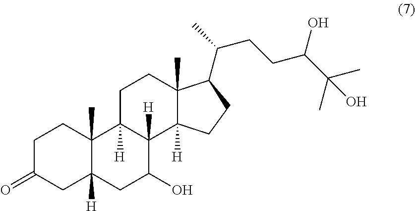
C1C(=O)CC2([H])C(C)(C1)C1([H])C([H])(C(O)C2)C2([H])C(C)(CC1)C(C(C)CCC(C(C)(C)O)O)CC2
